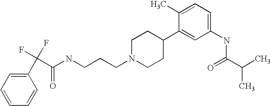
C1(C(F)(C(NCCCN2CCC(C3=CC(NC(C(C)C)=O)=CC=C3C)CC2)=O)F)=CC=CC=C1
